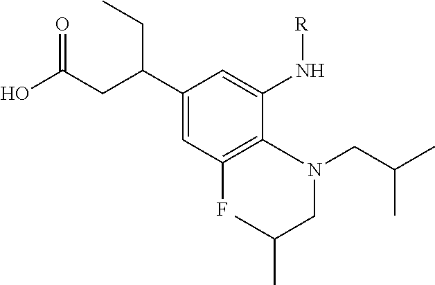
C1(F)=C(N(CC(C)C)CC(C)C)C(N[R])=CC(C(CC(O)=O)CC)=C1
